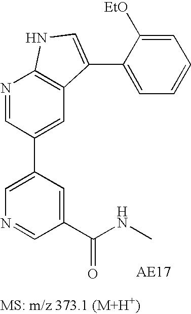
C1(C2=CC3=C(N=C2)NC=C3C2=CC=CC=C2[EtO])=CN=CC(C(NC)=O)=C1
